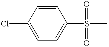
C1=CC(Cl)=CC=C1S(C)(=O)=O
